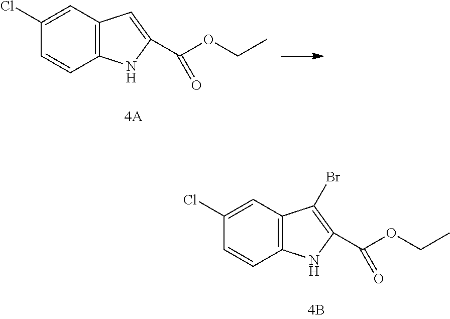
C12=C(C=C(Cl)C=C1)C(Br)=C(C(OCC)=O)N2.C12=C(C=C(Cl)C=C1)C=C(C(OCC)=O)N2
